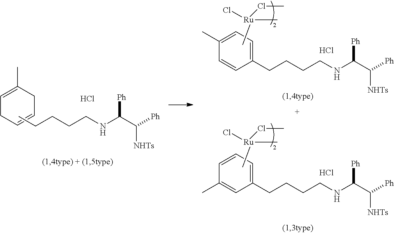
C1=C(C)CC=CC1.CCCCCNC(C([Ph])[NHTs])[Ph].Cl.C1(C)=CC=C(CCCCNC(C([Ph])[NHTs])[Ph])C=C1.C[Ru](C)(ClC)Cl.Cl.C1=CC=C(CCCCNC(C([Ph])[NHTs])[Ph])C=C1C.C[Ru](C)(ClC)Cl.Cl
